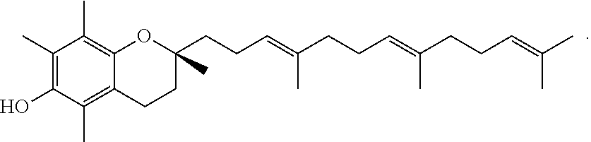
C1(C)=C(O)C(C)=C2C(=C1C)OC(CCC=C(CCC=C(CCC=C(C)C)C)C)(C)CC2
